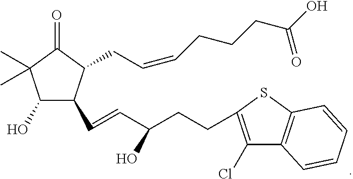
C1(O)C(C=CC(CCC2=C(Cl)C3=C(S2)C=CC=C3)O)C(CC=CCCCC(O)=O)C(=O)C1(C)C
